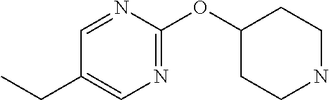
C1(OC2CCNCC2)=NC=C(CC)C=N1
